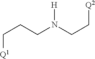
[Q1]CCCN([H])CC[Q2]
